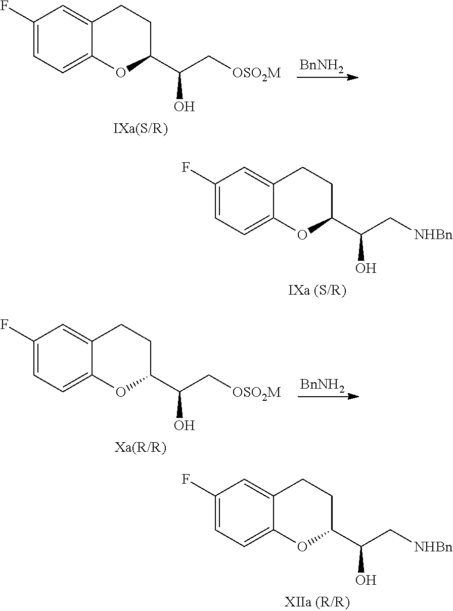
C1(F)=CC=C2C(=C1)CCC(C(C[OSO2M])O)O2.[BnNH2].C1(F)=CC=C2C(=C1)CCC(C(C[NHBn])O)O2.C1(F)=CC=C2C(=C1)CCC(C(C[OSO2M])O)O2.[BnNH2].C1(F)=CC=C2C(=C1)CCC(C(C[NHBn])O)O2
